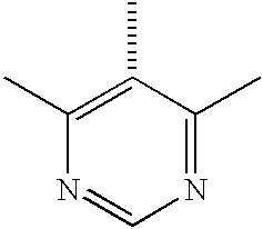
C1(C)=C(C)N=CN=C1C
